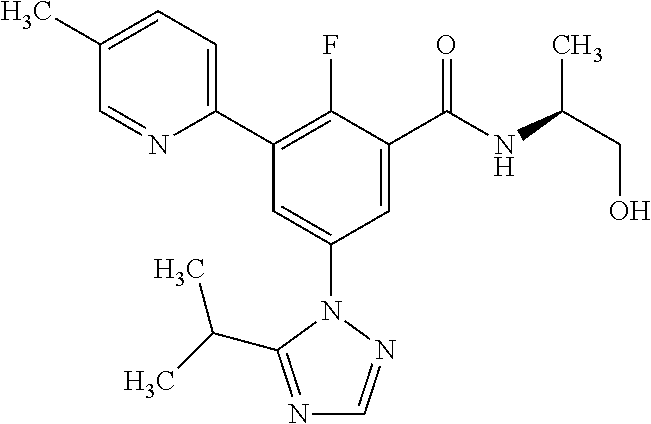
C1(C2=C(F)C(C(NC(CO)C)=O)=CC(N3N=CN=C3C(C)C)=C2)=CC=C(C)C=N1
